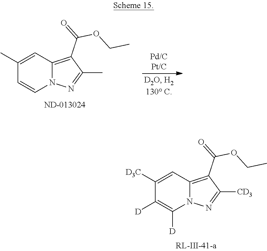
C1([D])=C([D])N2C(=C(C(OCC)=O)C([CD3])=N2)C=C1[D3C].C1=CN2C(=C(C(OCC)=O)C(C)=N2)C=C1C
